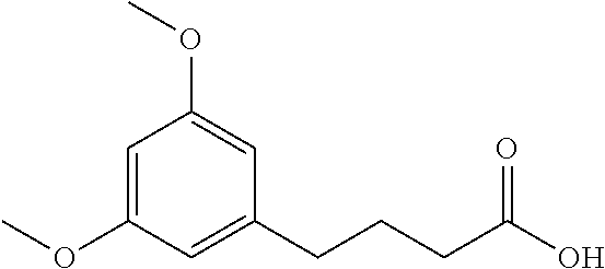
C1=C(OC)C=C(CCCC(O)=O)C=C1OC
